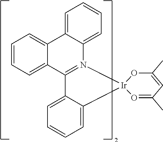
C12=CC=CC=C1C1=N(C3=CC=CC=C23)[Ir]2(C3=CC=CC=C13)O=C(C)C=C(C)O2
